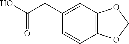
C12=C(C=C(CC(O)=O)C=C1)OCO2
